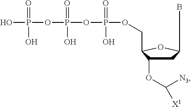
C1C(OC([N3])[X1])C(COP(OP(O)(=O)OP(=O)(O)O)(O)=O)OC1B
